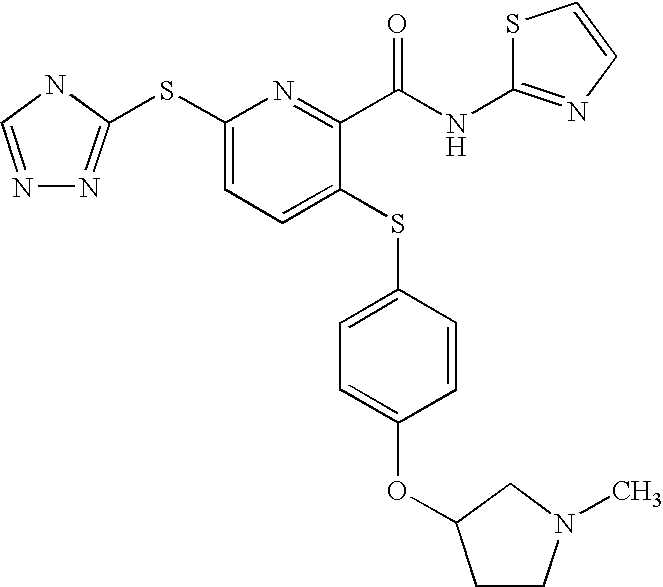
N1=CNC(SC2=CC=C(SC3=CC=C(OC4CCN(C)C4)C=C3)C(C(NC3=NC=CS3)=O)=N2)=N1
